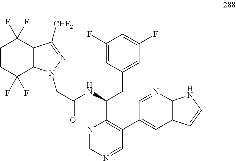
C1(F)=CC(CC(C2=C(C3=CC4=C(N=C3)NC=C4)C=NC=N2)NC(CN2C3=C(C([CHF2])=N2)C(F)(F)CCC3(F)F)=O)=CC(F)=C1
